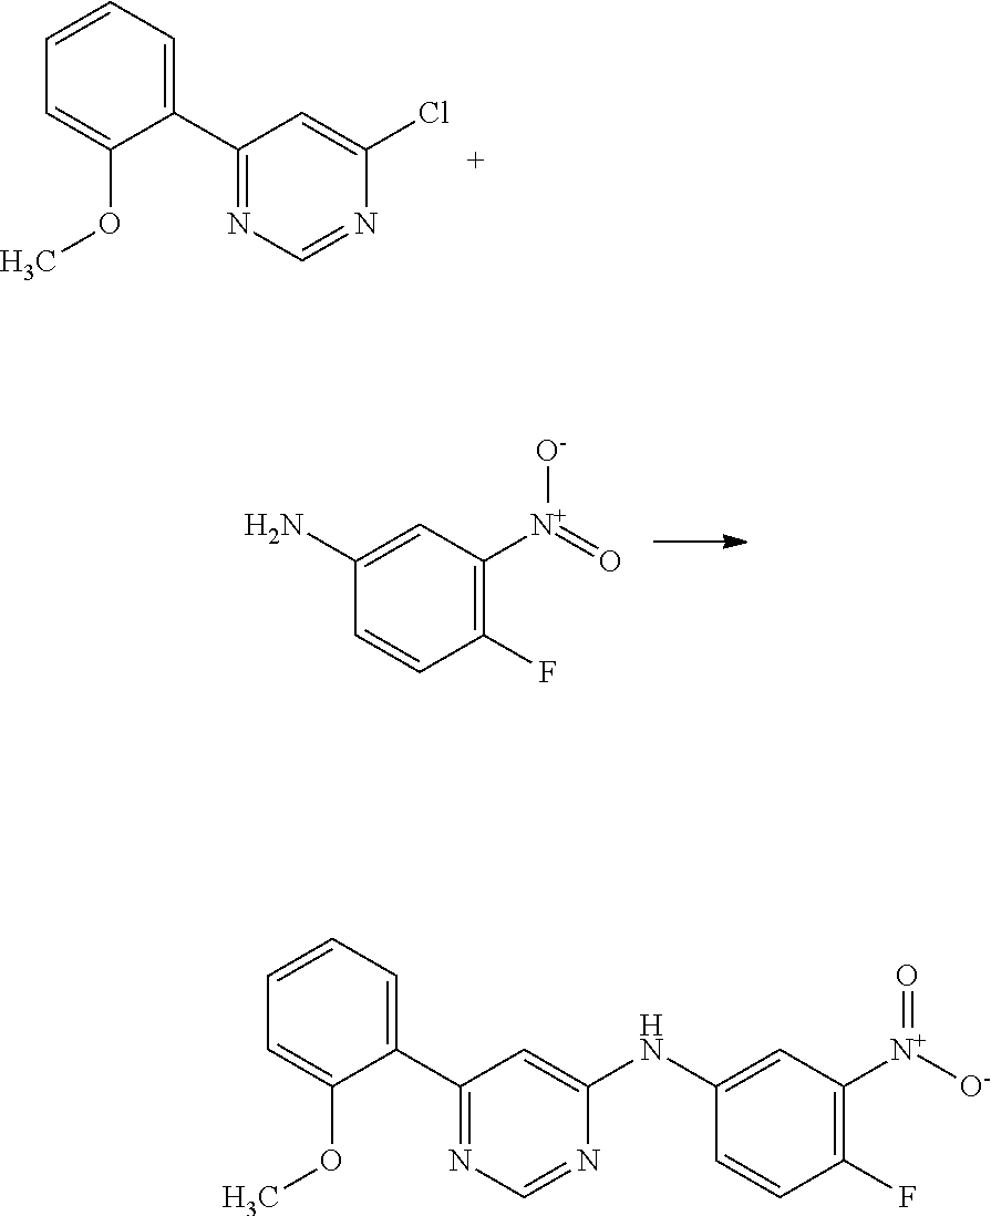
C1(C2=NC=NC(Cl)=C2)=CC=CC=C1OC.C1(F)=C([N+]([O-])=O)C=C(N)C=C1.C1(C2=NC=NC(NC3=CC([N+](=O)[O-])=C(F)C=C3)=C2)=CC=CC=C1OC
